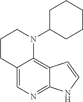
C12=CN=C3C(=C1N(C1CCCCC1)CCC2)C=CN3
